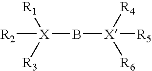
[R2][X]([R1])([R3])B[X]([R4])([R6])[R5]
